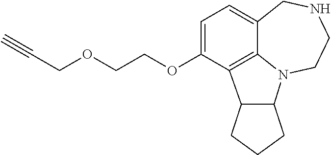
C1=C(OCCOCC#C)C2=C3C(=C1)CNCCN3C1C2CCC1
